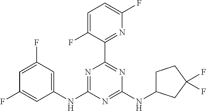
N1=C(NC2=CC(F)=CC(F)=C2)N=C(NC2CCC(F)(F)C2)N=C1C1=NC(F)=CC=C1F
